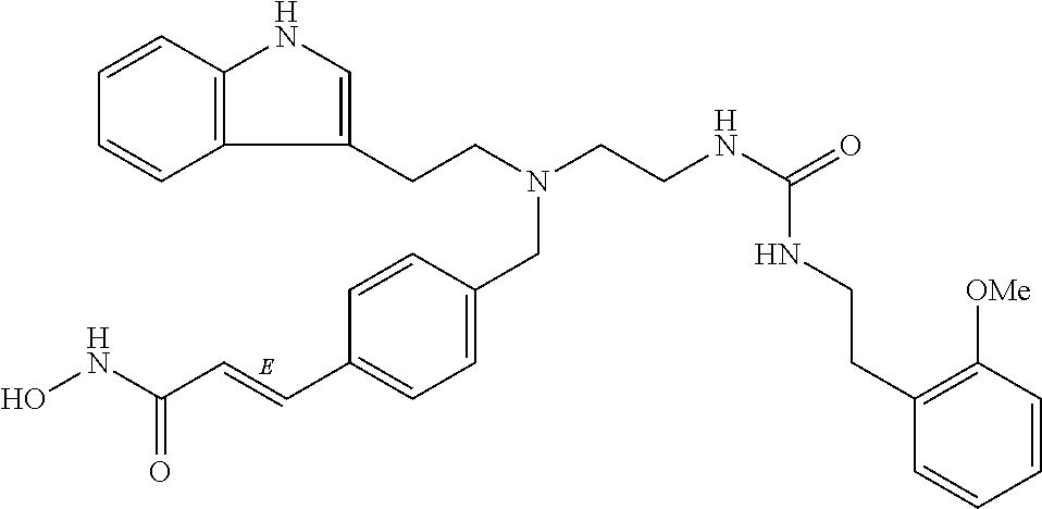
C12=C(C=CC=C1)NC=C2CCN(CC1=CC=C(C=CC(=O)NO)C=C1)CCNC(NCCC1=C([OMe])C=CC=C1)=O
